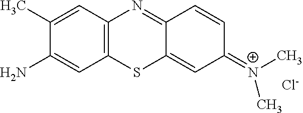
C12=C(C=C(C)C(N)=C1)N=C1C(=CC(=[N+](C)C)C=C1)S2.[Cl-]
